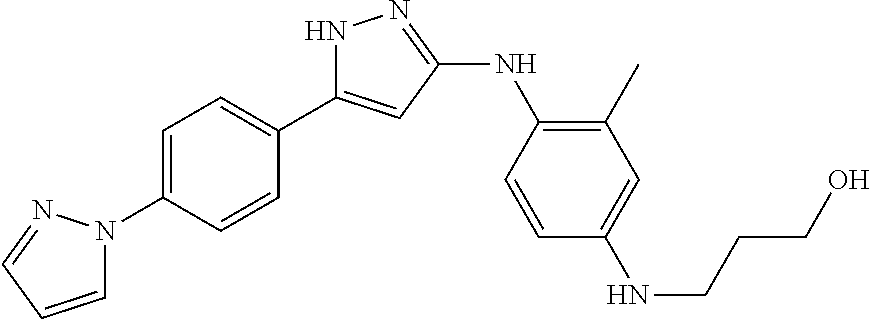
N1C(C2=CC=C(N3C=CC=N3)C=C2)=CC(NC2=C(C)C=C(NCCCO)C=C2)=N1
